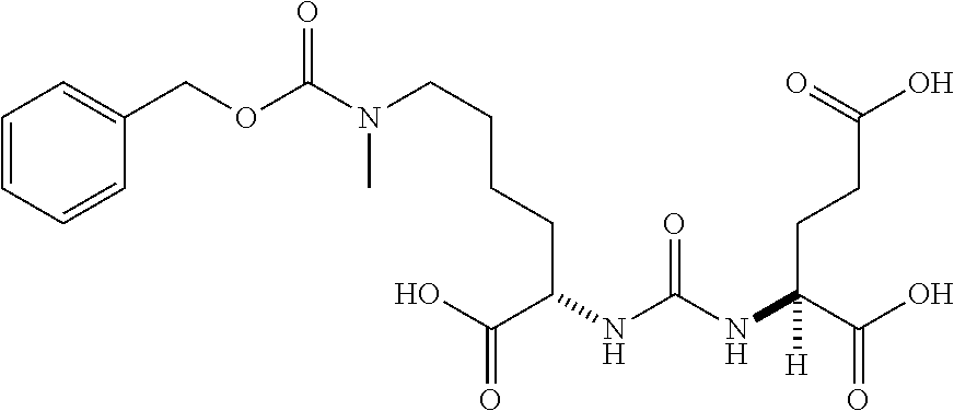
N(C(NC(C(O)=O)(CCC(O)=O)[H])=O)C(C(O)=O)CCCCN(C(OCC1=CC=CC=C1)=O)C
